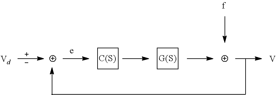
C1CCC1.C1CCC1.[V].[C(S)].[Vd]
